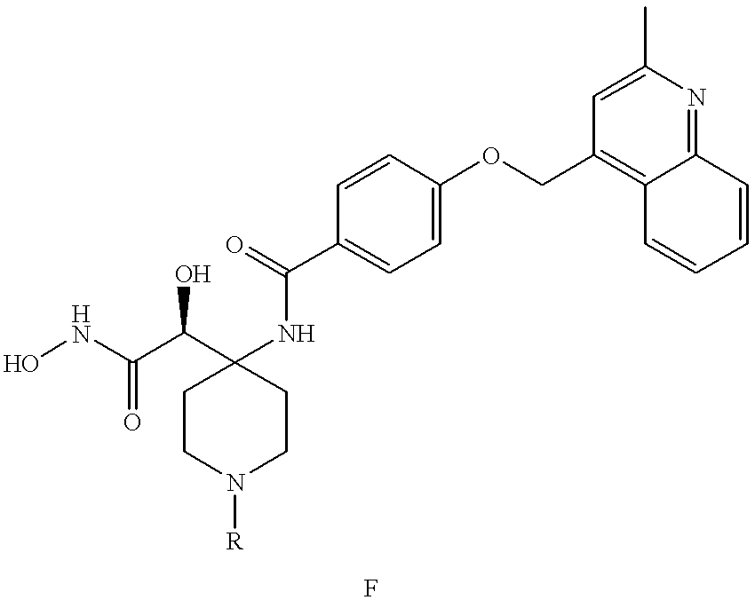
ONC(C(C1(NC(C2=CC=C(OCC3=C4C(=NC(C)=C3)C=CC=C4)C=C2)=O)CCN([R])CC1)O)=O
